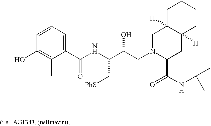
C1=CC=C(C(NC(C(CN2C(C(NC(C)(C)C)=O)CC3([H])C([H])(C2)CCCC3)O)C[PhS])=O)C(C)=C1O
